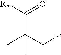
C(C(CC)(C)C)([R2])=O
